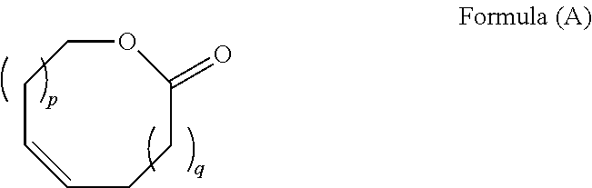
C1=CCCOC(=O)CC1
